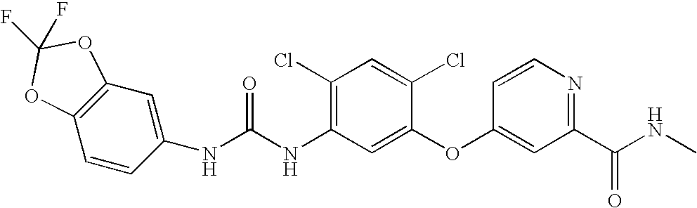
C1=CC(NC(NC2=C(Cl)C=C(Cl)C(OC3=CC(C(NC)=O)=NC=C3)=C2)=O)=CC2=C1OC(F)(F)O2
